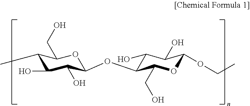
C1(CC)C(O)C(O)C(OC2C(O)C(O)C(OCC)OC2CO)OC1CO
